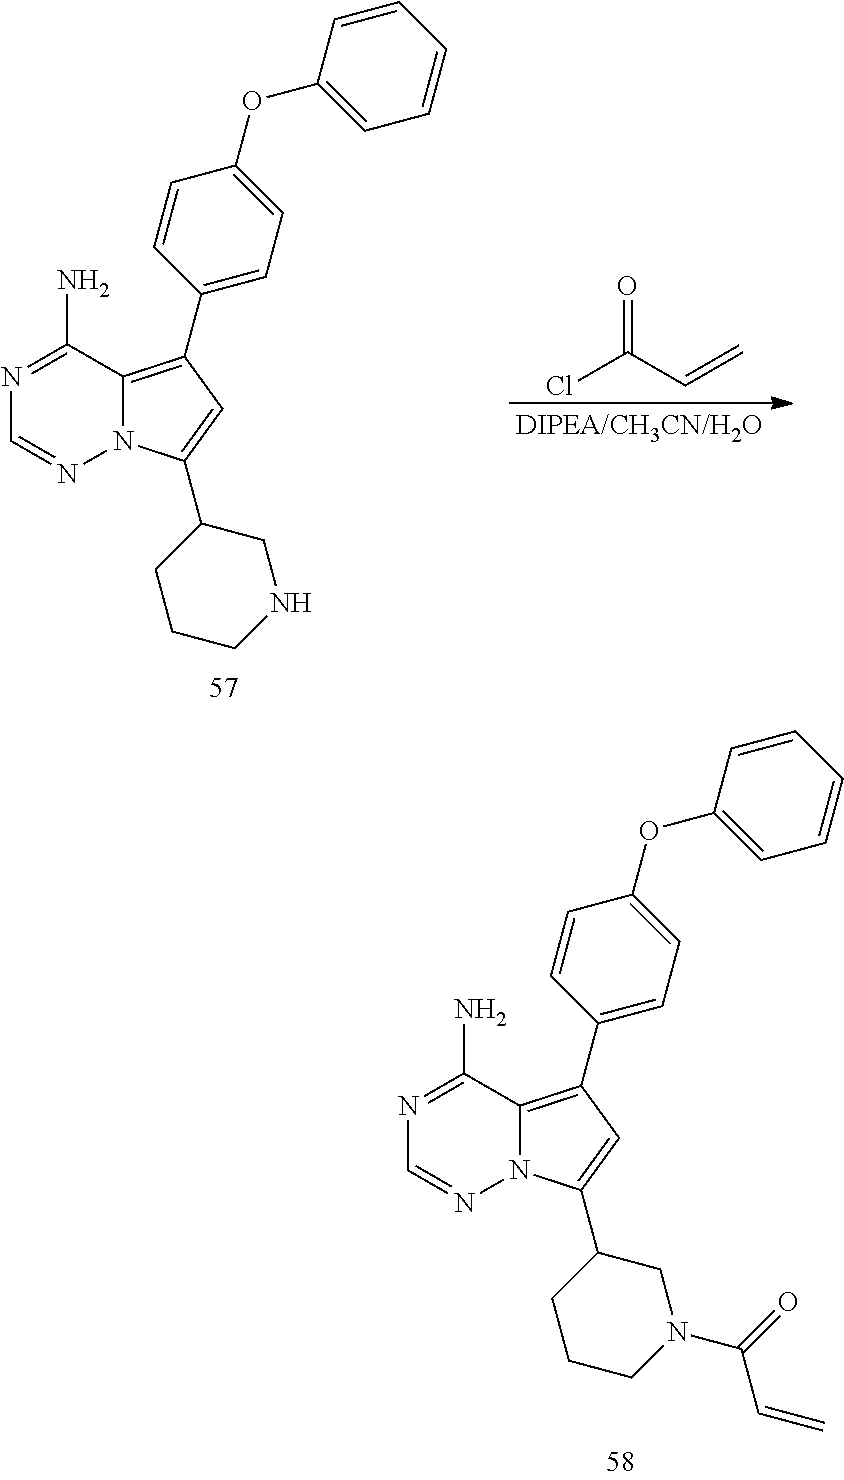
N12C(=C(C3=CC=C(OC4=CC=CC=C4)C=C3)C=C1C1CCCN(C(=O)C=C)C1)C(N)=NC=N2.N12C(=C(C3=CC=C(OC4=CC=CC=C4)C=C3)C=C1C1CCCNC1)C(N)=NC=N2.O=C(C=C)Cl
